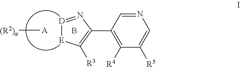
C1(C2=C([R3])[E][D]=N2)=C([R4])C([R5])=CN=C1.B.[A][(R2)a]
